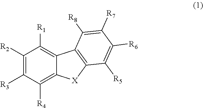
C1([R2])=C([R3])C([R4])=C2C(=C1[R1])C1=C([X]2)C([R5])=C([R6])C([R7])=C1[R8]
